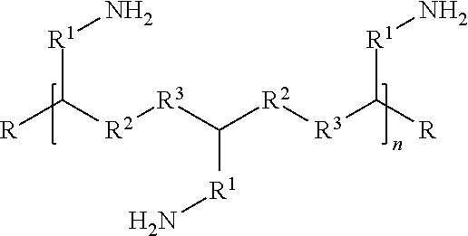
[R]C([R2][R3]C([R2][R3]C([R])[R1]N)[R1]N)[R1]N
